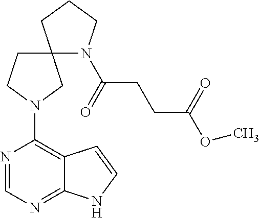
N1=CN=C2C(=C1N1CC3(N(C(CCC(OC)=O)=O)CCC3)CC1)C=CN2
